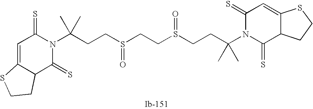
C(CCS(=O)CCS(=O)CCC(C)(C)N1C(=S)C2C(=CC1=S)SCC2)(C)(C)N1C(=S)C=C2C(C1=S)CCS2
